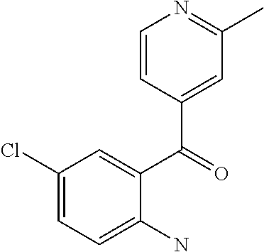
C1(Cl)=CC=C(N)C(C(=O)C2=CC(C)=NC=C2)=C1
